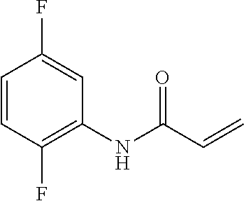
C1=CC(F)=C(NC(C=C)=O)C=C1F
